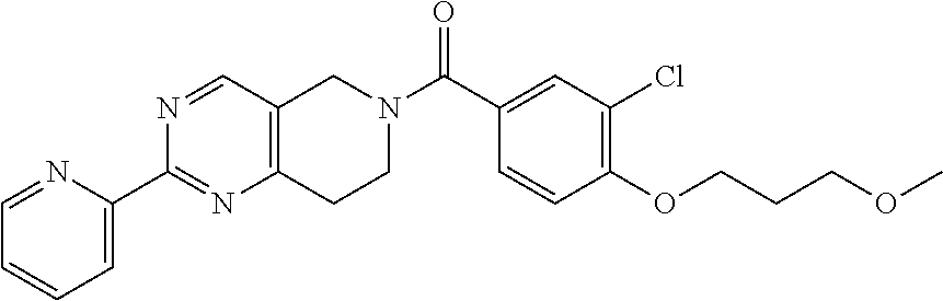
N1=CC2=C(N=C1C1=CC=CC=N1)CCN(C(C1=CC(Cl)=C(OCCCOC)C=C1)=O)C2
